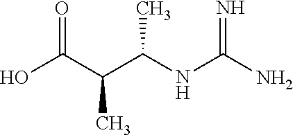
OC(=O)C(C(NC(=N)N)C)C
